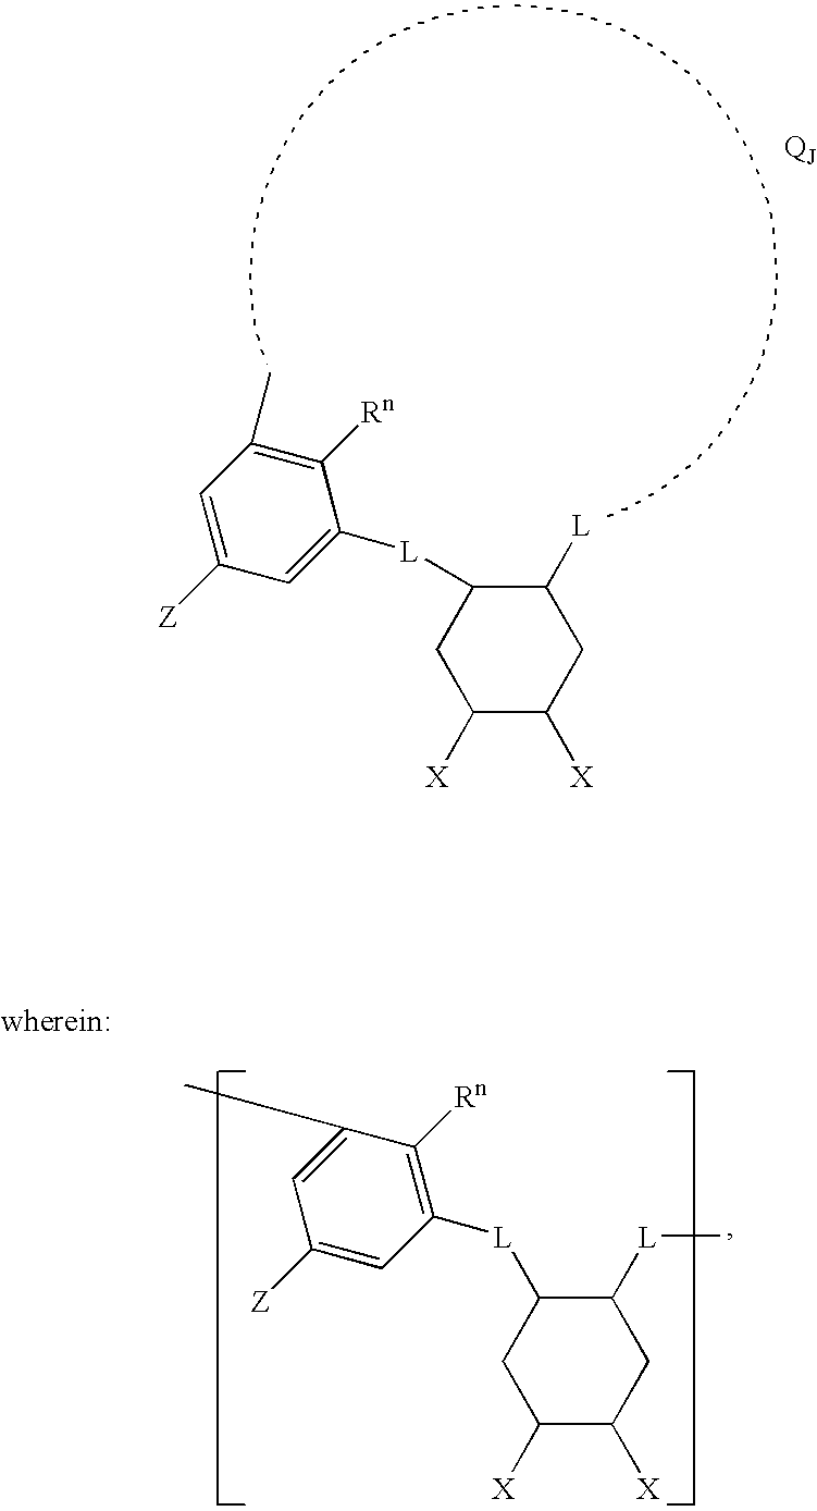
[L](C1=CC([Z])=CC(C)=C1[Rn])C1C([L])CC([X])C([X])C1.[L](C1=C([Rn])C(C)=CC([Z])=C1)C1CC([X])C([X])CC1[L]C
